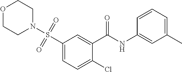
C1(S(N2CCOCC2)(=O)=O)=CC=C(Cl)C(C(=O)NC2=CC(C)=CC=C2)=C1
